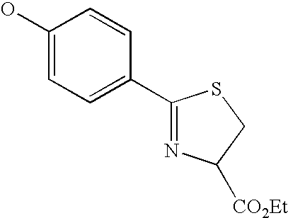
C1(O)=CC=C(C2=NC([CO2Et])CS2)C=C1
